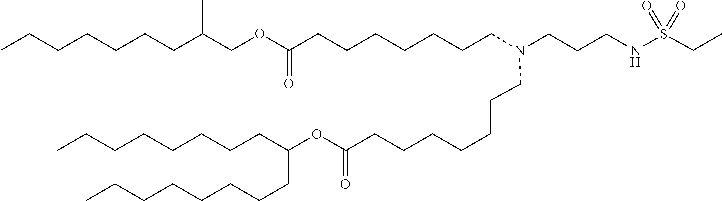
C(CCCC(CCCCCCCC)OC(=O)CCCCCCCN(CCCNS(=O)(=O)CC)CCCCCCCC(OCC(CCCCCCC)C)=O)CCCC
